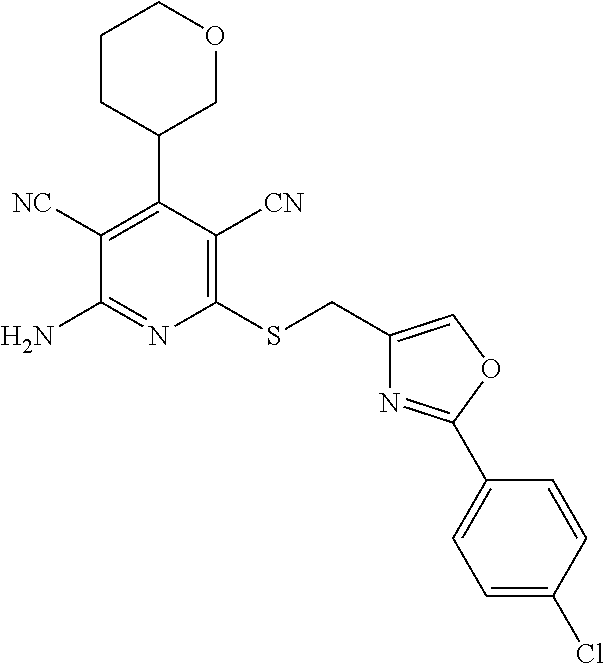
C1(CSC2=C([CN])C(C3COCCC3)=C([NC])C(N)=N2)=COC(C2=CC=C(Cl)C=C2)=N1
